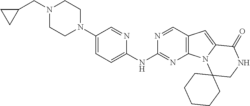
C1(N2CCN(CC3CC3)CC2)=CC=C(NC2=NC3=C(C=N2)C=C2N3C3(CNC2=O)CCCCC3)N=C1
